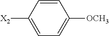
C1=CC([X2])=CC=C1[OCH3]
